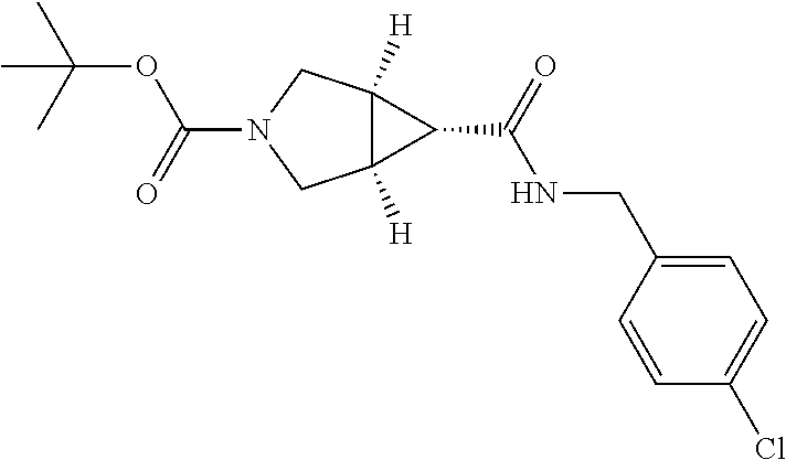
C1=CC(Cl)=CC=C1CNC(C1C2([H])C1([H])CN(C(=O)OC(C)(C)C)C2)=O
